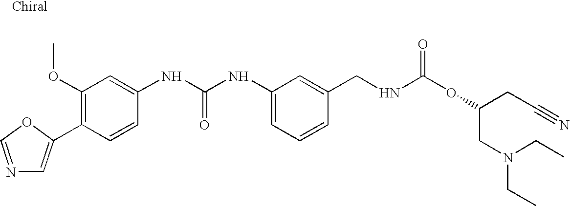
C1(C2=CN=CO2)=C(OC)C=C(NC(NC2=CC=CC(CNC(OC(CN(CC)CC)CC#N)=O)=C2)=O)C=C1
